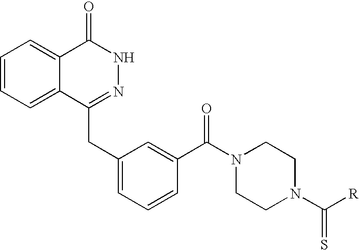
C1=CC=C2C(=C1)C(=O)NN=C2CC1=CC=CC(C(=O)N2CCN(C(=S)[R])CC2)=C1
